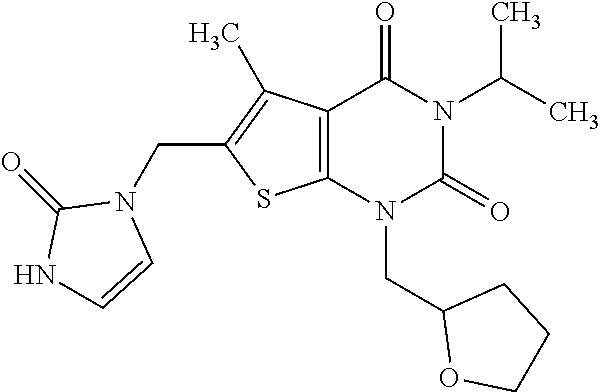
C12=C(N(CC3OCCC3)C(=O)N(C(C)C)C1=O)SC(CN1C(=O)NC=C1)=C2C
